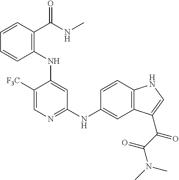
C1=CC=CC(NC2=CC(NC3=CC4=C(C=C3)NC=C4C(C(N(C)C)=O)=O)=NC=C2[F3C])=C1C(NC)=O
